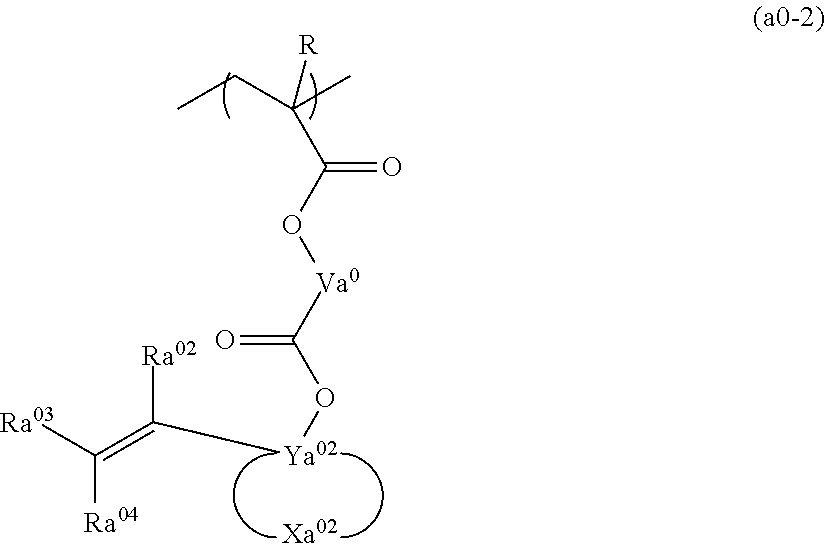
C(O[Va0]C(O[Ya02]C(=C([Ra03])[Ra04])[Ra02])=O)(=O)C(CC)(C)[R].[Xa02]
